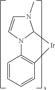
N12C([Ir]C3=C1C=CC=C3)N(C)C=C2
